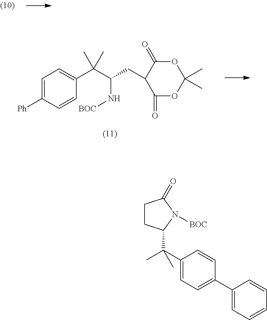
C1=C([Ph])C=CC(C(C(CC2C(=O)OC(C)(C)OC2=O)N[BOC])(C)C)=C1.C1CC(C(C2=CC=C(C3=CC=CC=C3)C=C2)(C)C)N([BOC])C1=O
